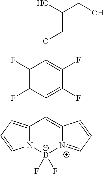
C12=CC=CN1[B-](F)(F)[N+]1=CC=CC1=C2C1=C(F)C(F)=C(OCC(CO)O)C(F)=C1F
